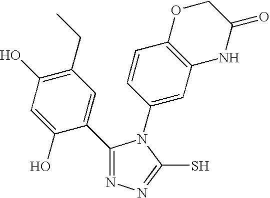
N1=C(C2=CC(CC)=C(O)C=C2O)N(C2=CC3=C(C=C2)OCC(=O)N3)C(S)=N1
